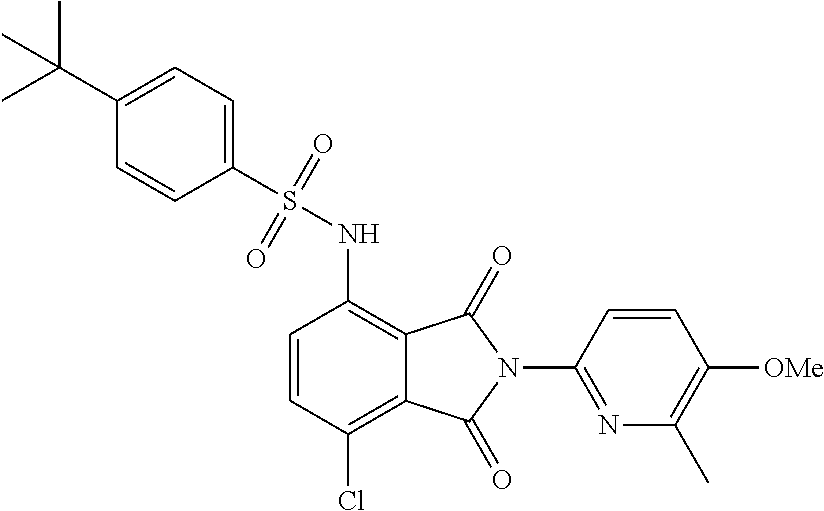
C1(S(NC2=C3C(=C(Cl)C=C2)C(=O)N(C2=NC(C)=C([OMe])C=C2)C3=O)(=O)=O)=CC=C(C(C)(C)C)C=C1
